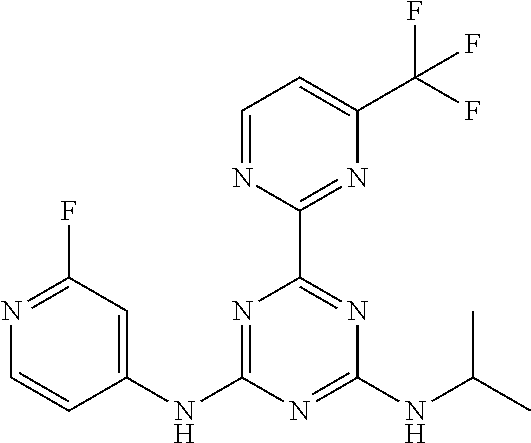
N1=C(F)C=C(NC2=NC(C3=NC(C(F)(F)F)=CC=N3)=NC(NC(C)C)=N2)C=C1
